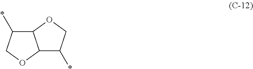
C12C(*)COC1C(*)CO2
